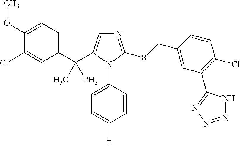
C1(OC)=CC=C(C(C2=CN=C(SCC3=CC(C4=NN=NN4)=C(Cl)C=C3)N2C2=CC=C(F)C=C2)(C)C)C=C1Cl
